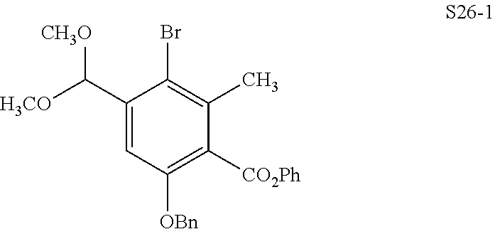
C1(C([H3CO])[CH3O])=CC([OBn])=C([CO2Ph])C(C)=C1Br
